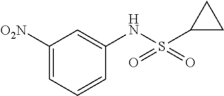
C1([O2N])=CC=CC(NS(C2CC2)(=O)=O)=C1
